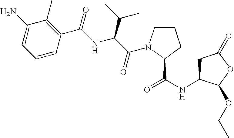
C1C(NC(=O)C2N(C(C(NC(C3=C(C)C(N)=CC=C3)=O)C(C)C)=O)CCC2)C(OCC)OC1=O
